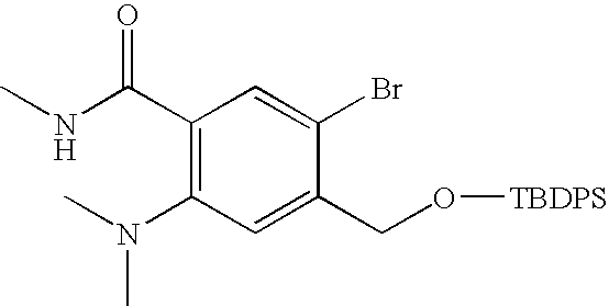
C1(C(NC)=O)=C(N(C)C)C=C(CO[TBDPS])C(Br)=C1
